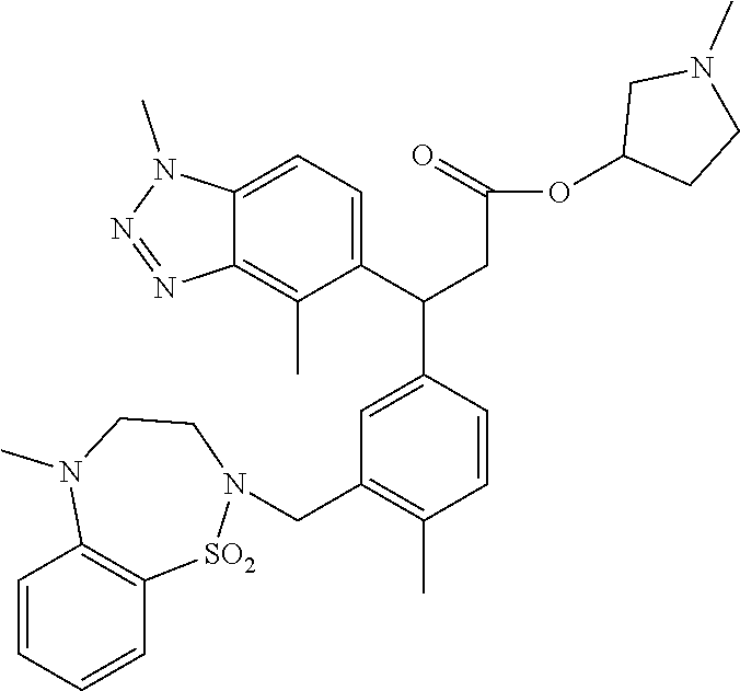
C1=CC=CC2=C1N(C)CCN(CC1=C(C)C=CC(C(C3=CC=C4C(=C3C)N=NN4C)CC(OC3CCN(C)C3)=O)=C1)[SO2]2
